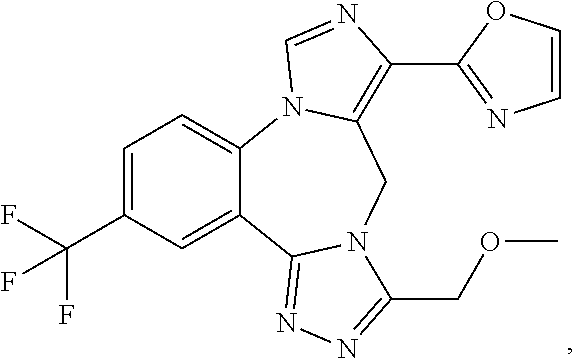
C1=C(C(F)(F)F)C=C2C(=C1)N1C(=C(C3=NC=CO3)N=C1)CN1C2=NN=C1COC
